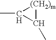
C1(C)[(CH2)m]C1C
